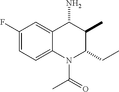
C1(F)=CC=C2C(=C1)C(N)C(C)C(CC)N2C(=O)C
